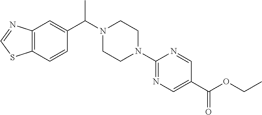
C12=C(C=CC(C(N3CCN(C4=NC=C(C(OCC)=O)C=N4)CC3)C)=C1)SC=N2
